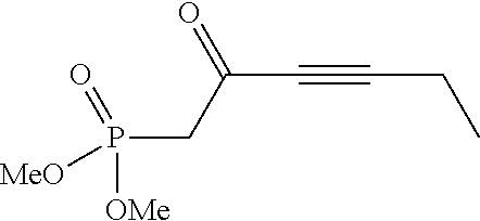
P(CC(C#CCC)=O)([OMe])(=O)[MeO]
